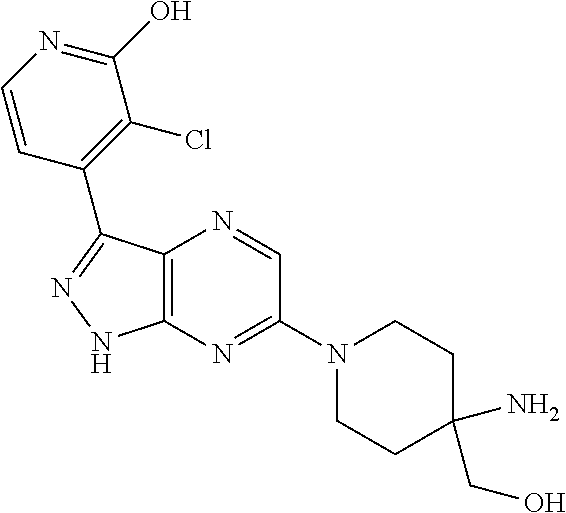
C1(C2=NNC3=C2N=CC(N2CCC(N)(CO)CC2)=N3)=C(Cl)C(O)=NC=C1
